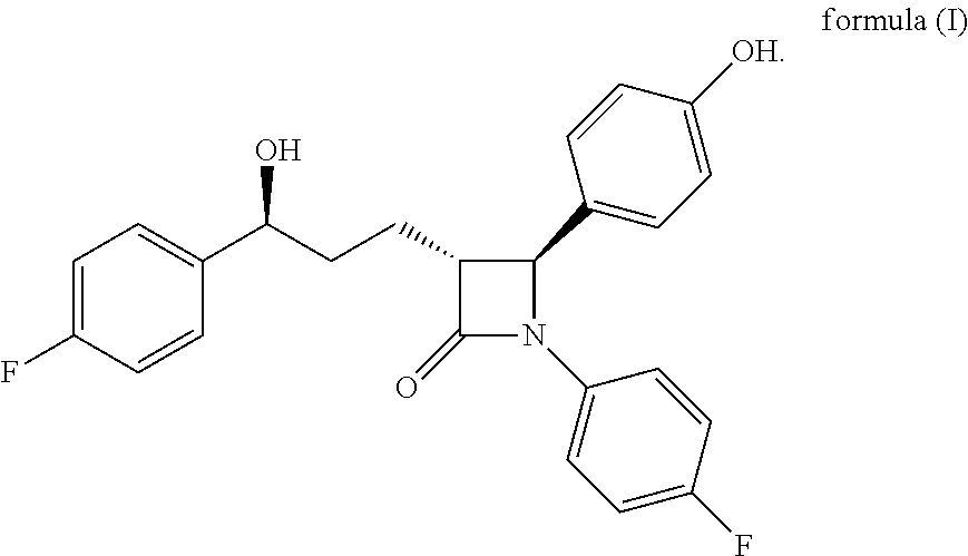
C1=C(F)C=CC(C(CCC2C(=O)N(C3=CC=C(F)C=C3)C2C2=CC=C([OH])C=C2)O)=C1
